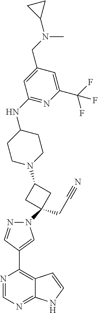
N1=CN=C2C(=C1C1=CN(C3(CC#N)CC(N4CCC(NC5=NC(C(F)(F)F)=CC(CN(C)C6CC6)=C5)CC4)C3)N=C1)C=CN2
